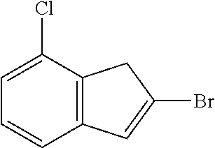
C1=CC2=C(C(Cl)=C1)CC(Br)=C2
